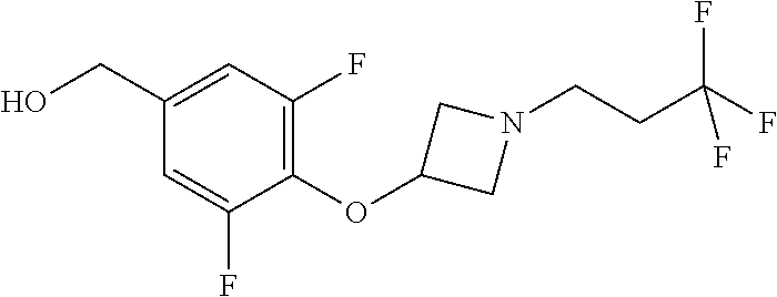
C1=C(F)C(OC2CN(CCC(F)(F)F)C2)=C(F)C=C1CO
